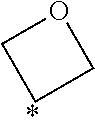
O1CCC1
